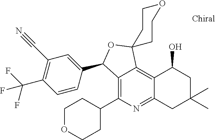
C1=CC(C2C3=C(C4CCOCC4)N=C4C(=C3C3(O2)CCOCC3)C(O)CC(C)(C)C4)=CC(C#N)=C1C(F)(F)F
